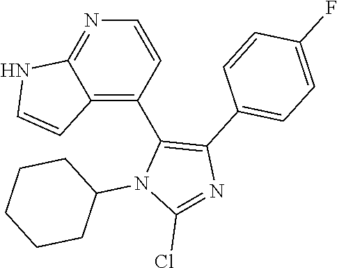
N1=C2C(=C(C3=C(C4=CC=C(F)C=C4)N=C(Cl)N3C3CCCCC3)C=C1)C=CN2
